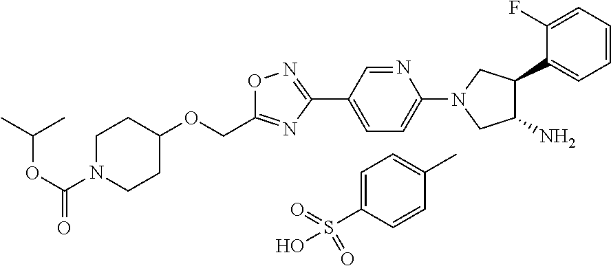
C(OC(N1CCC(OCC2=NC(C3=CC=C(N4CC(N)C(C5=CC=CC=C5F)C4)N=C3)=NO2)CC1)=O)(C)C.C1=C(S(O)(=O)=O)C=CC(C)=C1
